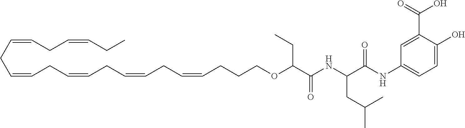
C(CCOC(C(NC(C(NC1=CC=C(O)C(C(O)=O)=C1)=O)CC(C)C)=O)CC)C=CCC=CCC=CCC=CCC=CCC=CCC
